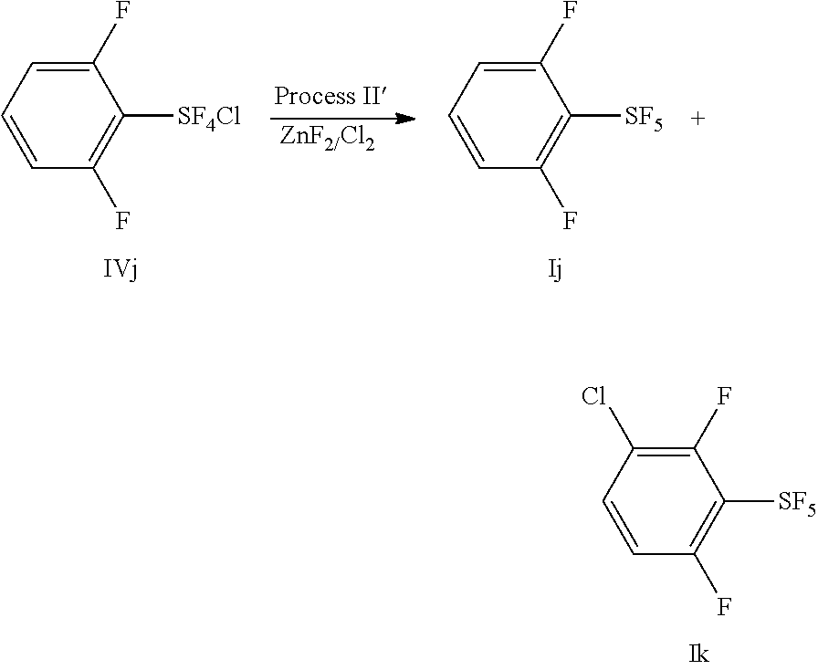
C1=CC(Cl)=C(F)C([SF5])=C1F.C1=CC=C(F)C([SF4Cl])=C1F.[ZnF2/Cl2].C1=CC=C(F)C([SF5])=C1F
